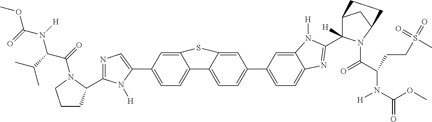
COC(N([H])C(C(C)C)C(=O)N1C(C2=NC=C(C3=CC=C4C(=C3)SC3=CC(C5=CC=C6C(=C5)N([H])C(C5([H])C7CC(N5C(C(N(C(OC)=O)[H])CCS(=O)(=O)C)=O)CC7)=N6)=CC=C43)N2[H])CCC1)=O
